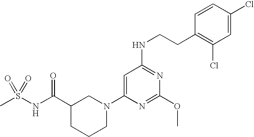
C1(C(NS(C)(=O)=O)=O)CCCN(C2=CC(NCCC3=C(Cl)C=C(Cl)C=C3)=NC(OC)=N2)C1
